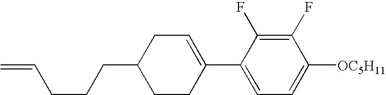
C1(F)=C(F)C(C2=CCC(CCCC=C)CC2)=CC=C1[OC5H11]
